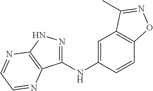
C1(NC2=CC3=C(C=C2)ON=C3C)=NNC2=C1N=CC=N2
